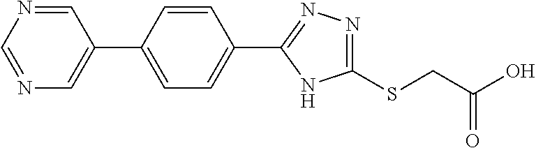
C1=C(C2=CN=CN=C2)C=CC(C2=NN=C(SCC(O)=O)N2)=C1
